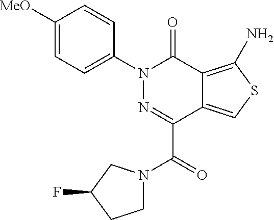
C1([MeO])=CC=C(N2N=C(C(=O)N3CCC(F)C3)C3=CSC(N)=C3C2=O)C=C1
